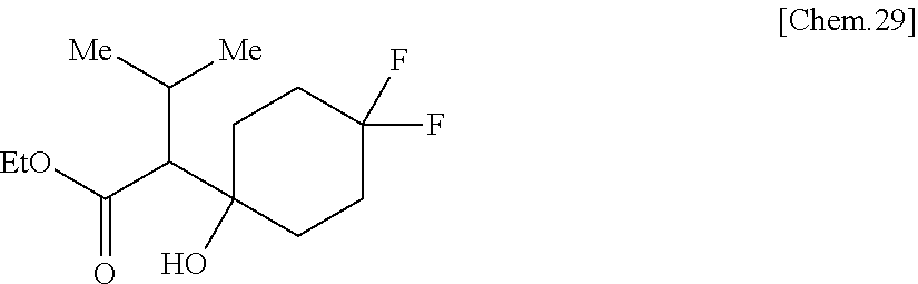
C1C(C(C([EtO])=O)C([Me])[Me])(O)CCC(F)(F)C1
